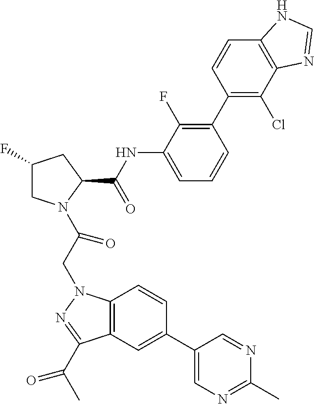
C1(F)CN(C(CN2C3=C(C(C(C)=O)=N2)C=C(C2=CN=C(C)N=C2)C=C3)=O)C(C(NC2=CC=CC(C3=C(Cl)C4=C(C=C3)NC=N4)=C2F)=O)C1
